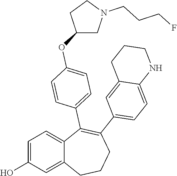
C1=C(O)C=C2C(=C1)C(C1=CC=C(OC3CN(CCCF)CC3)C=C1)=C(C1=CC=C3C(=C1)CCCN3)CCC2
